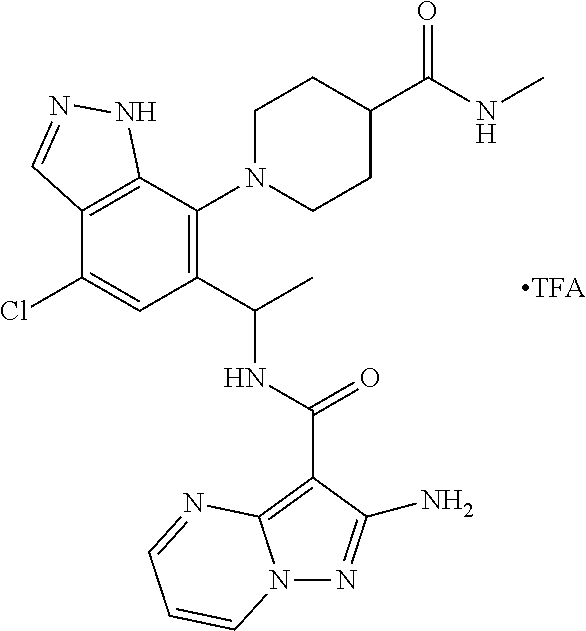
C12=C(C(N3CCC(C(NC)=O)CC3)=C(C(C)NC(=O)C3=C4N(N=C3N)C=CC=N4)C=C1Cl)NN=C2
